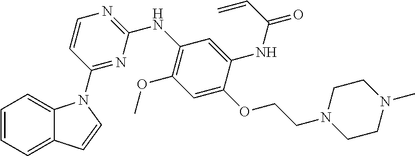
C1=CC=C2C(=C1)N(C1=NC(NC3=C(OC)C=C(OCCN4CCN(C)CC4)C(NC(C=C)=O)=C3)=NC=C1)C=C2
